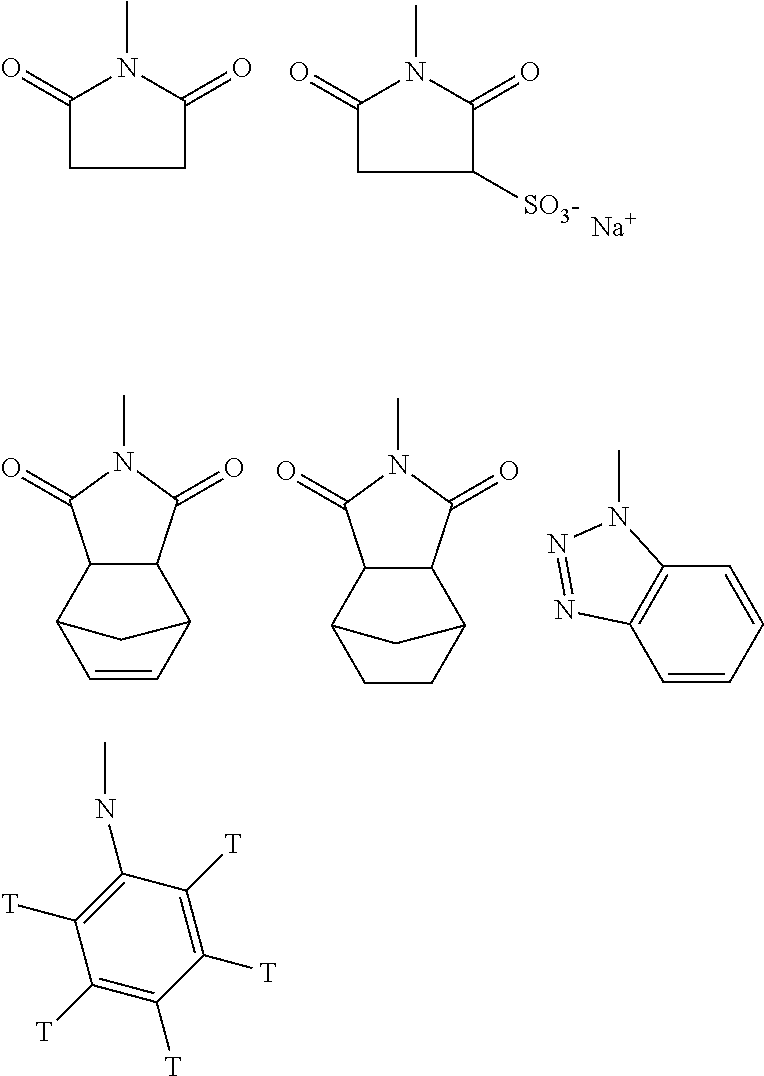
C1([SO3-])C(=O)N(C)C(=O)C1.[Na].C1C(=O)N(C)C(=O)C1.C12C(C3C=CC1C3)C(=O)N(C)C2=O.C12C(C3CCC1C3)C(=O)N(C)C2=O.C1=CC=CC2=C1N=NN2C.C1([T])=C([T])C([T])=C([T])C(NC)=C1[T]
